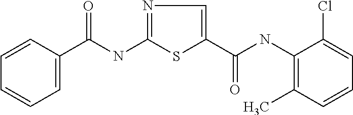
C(NC1=NC=C(C(=O)NC2=C(C)C=CC=C2Cl)S1)(=O)C1=CC=CC=C1
